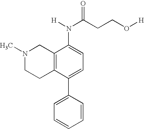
C12=C(C(C3=CC=CC=C3)=CC=C1N(C(CCO[H])=O)[H])CCN(C)C2
